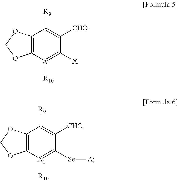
C12=C([A1]([R10])=C([X])C([CHO])=C1[R9])OCO2.C12=C([A1]([R10])=C([Se][A])C([CHO])=C1[R9])OCO2
